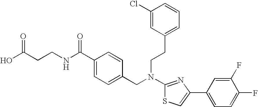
C(CCNC(C1=CC=C(CN(C2=NC(C3=CC=C(F)C(F)=C3)=CS2)CCC2=CC=CC(Cl)=C2)C=C1)=O)(O)=O
